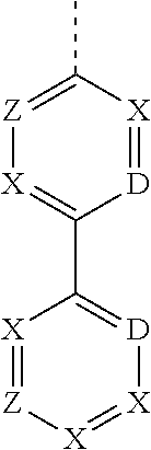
[Z]1=C(C)[X]=[D]C(C2=[D][X]=[X][Z]=[X]2)=[X]1
